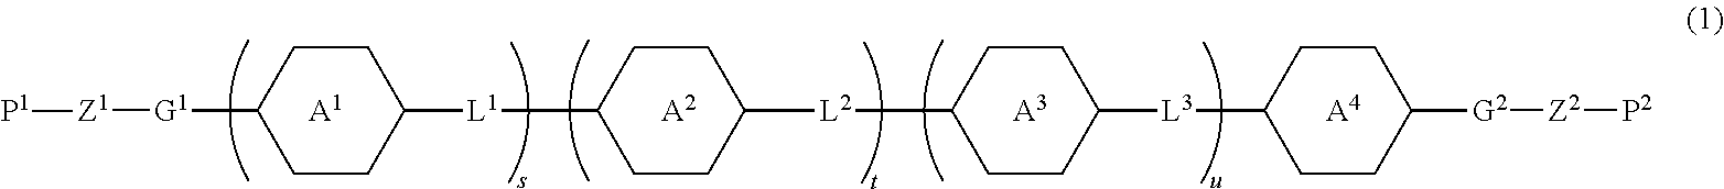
[A2].C1CC([L2]C2CCC([L3]C3CCC([G2][Z2][P2])CC3)CC2)CCC1[L1]C1CCC([G1][Z1][P1])CC1.[A1].[A3].[A4]
